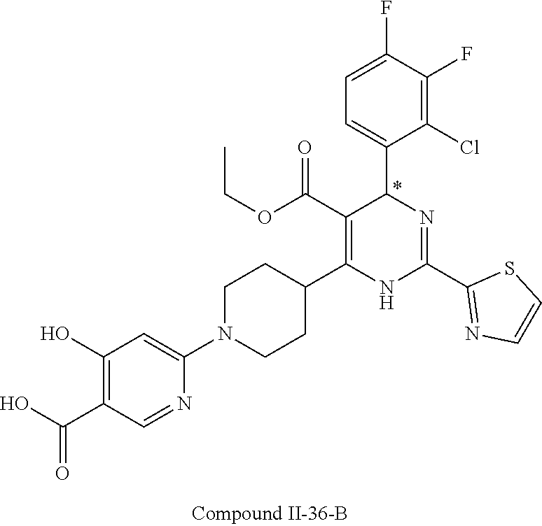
C1(F)=C(Cl)C(C2N=C(C3=NC=CS3)NC(C3CCN(C4=CC(O)=C(C(O)=O)C=N4)CC3)=C2C(OCC)=O)=CC=C1F
